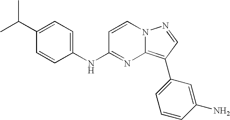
C1(C(C)C)=CC=C(NC2=NC3=C(C4=CC=CC(N)=C4)C=NN3C=C2)C=C1
